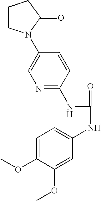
C1CN(C2=CN=C(NC(=O)NC3=CC=C(OC)C(OC)=C3)C=C2)C(=O)C1
